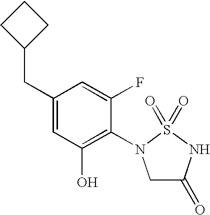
OC1=C(N2CC(=O)NS2(=O)=O)C(F)=CC(CC2CCC2)=C1
